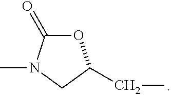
C1(=O)OC(CC)CN1C
